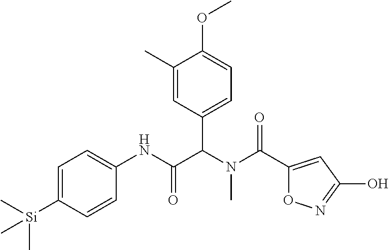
C1=C([Si](C)(C)C)C=CC(NC(C(N(C(=O)C2=CC(O)=NO2)C)C2=CC=C(OC)C(C)=C2)=O)=C1
